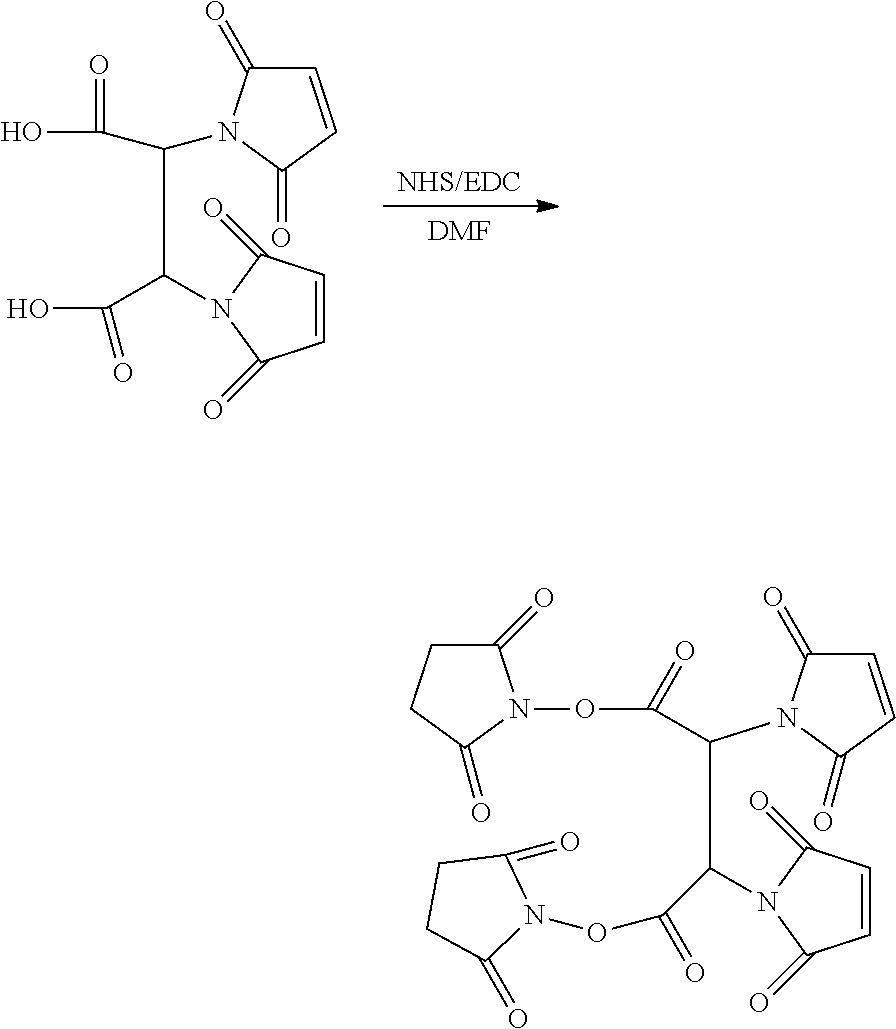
[NHS/EDC].[DMF].OC(=O)C(C(C(O)=O)N1C(=O)C=CC1=O)N1C(=O)C=CC1=O.C(C(N1C(=O)C=CC1=O)C(C(ON1C(=O)CCC1=O)=O)N1C(=O)C=CC1=O)(ON1C(=O)CCC1=O)=O
